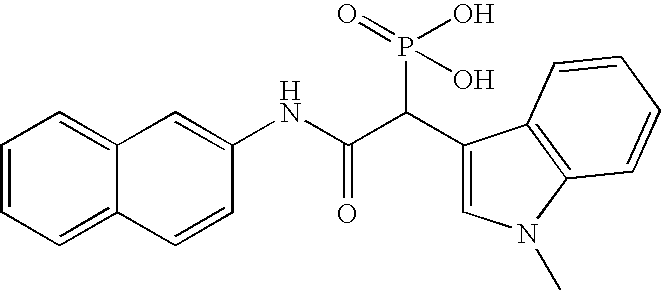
C1=CC=C2C(=C1)C=C(NC(C(C1=CN(C)C3=C1C=CC=C3)P(=O)(O)O)=O)C=C2
